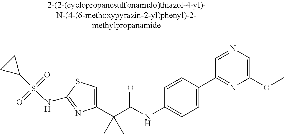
C1(C(C(NC2=CC=C(C3=NC(OC)=CN=C3)C=C2)=O)(C)C)=CSC(NS(C2CC2)(=O)=O)=N1
